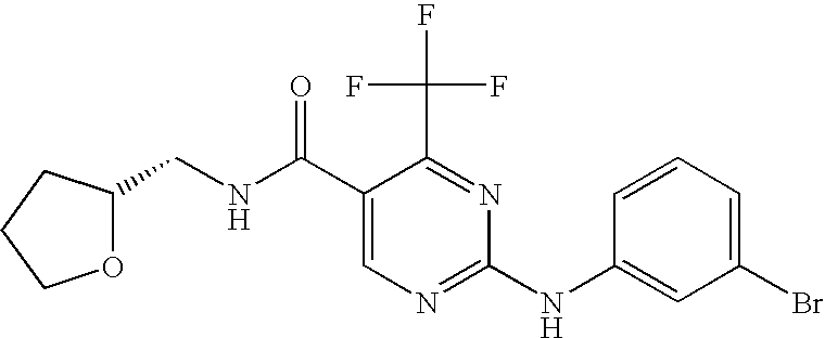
O1C(CNC(C2=CN=C(NC3=CC(Br)=CC=C3)N=C2C(F)(F)F)=O)CCC1
